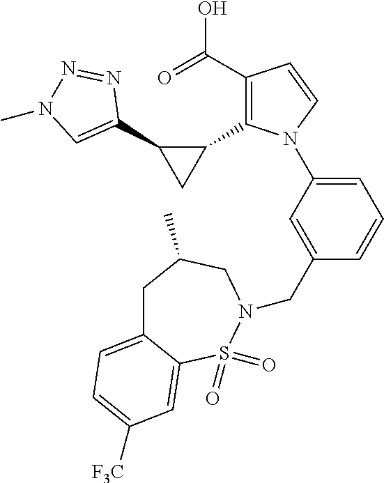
C1(C2=C(C(=O)O)C=CN2C2=CC=CC(CN3S(=O)(=O)C4=CC([F3C])=CC=C4CC(C)C3)=C2)C(C2=CN(C)N=N2)C1
